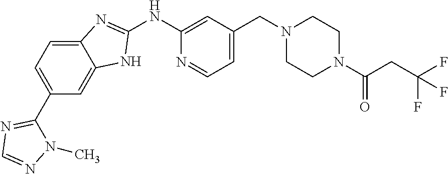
C12=CC=C(C3=NC=NN3C)C=C1NC(NC1=CC(CN3CCN(C(CC(F)(F)F)=O)CC3)=CC=N1)=N2
